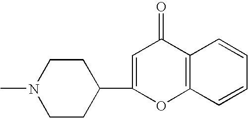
CN1CCC(C2=CC(=O)C3=C(O2)C=CC=C3)CC1
